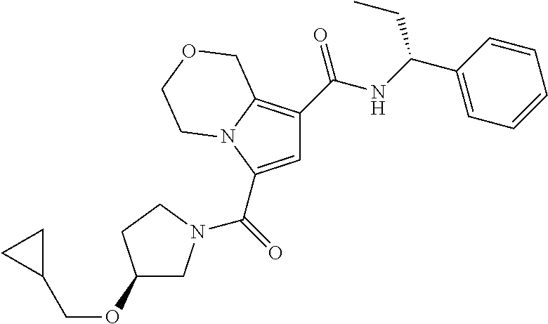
C1=C(C(=O)N2CC(OCC3CC3)CC2)N2C(=C1C(NC(C1=CC=CC=C1)CC)=O)COCC2
